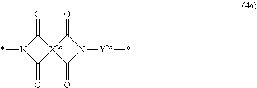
O=C1N(*)C(=O)[X2a]12C(=O)N([Y2a]*)C2=O
